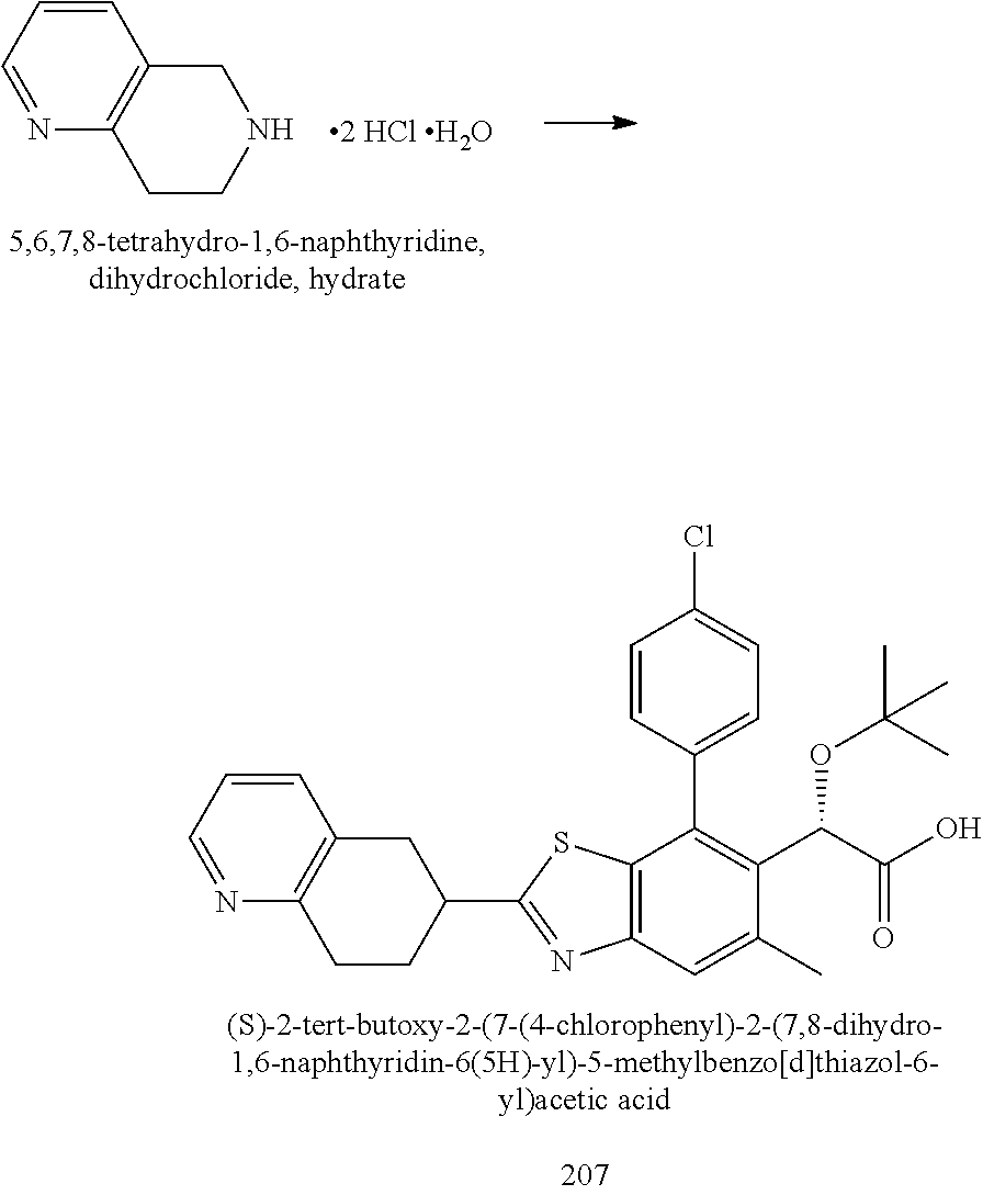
C12=C(C=C(C)C(C(C(=O)O)OC(C)(C)C)=C1C1=CC=C(Cl)C=C1)N=C(C1CC3=C(CC1)N=CC=C3)S2.C1CNCC2=C1N=CC=C2
